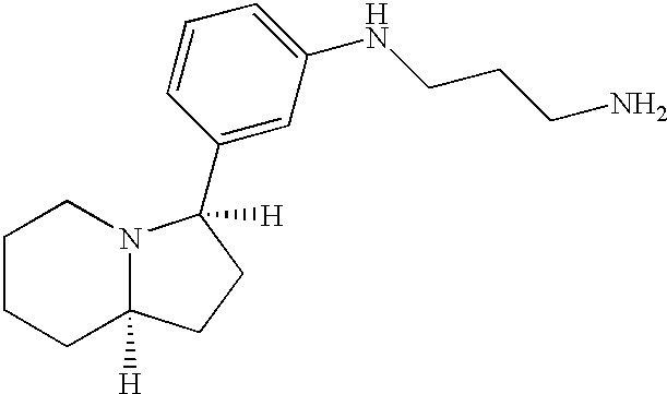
C1CCC2([H])N(C1)C(C1=CC(NCCCN)=CC=C1)([H])CC2
